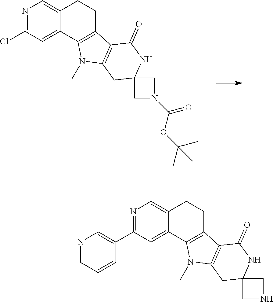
N1=C(Cl)C=C2C(=C1)CCC1=C2N(C)C2=C1C(=O)NC1(C2)CN(C(OC(C)(C)C)=O)C1.N1=C(C2=CN=CC=C2)C=C2C(=C1)CCC1=C2N(C)C2=C1C(=O)NC1(C2)CNC1
